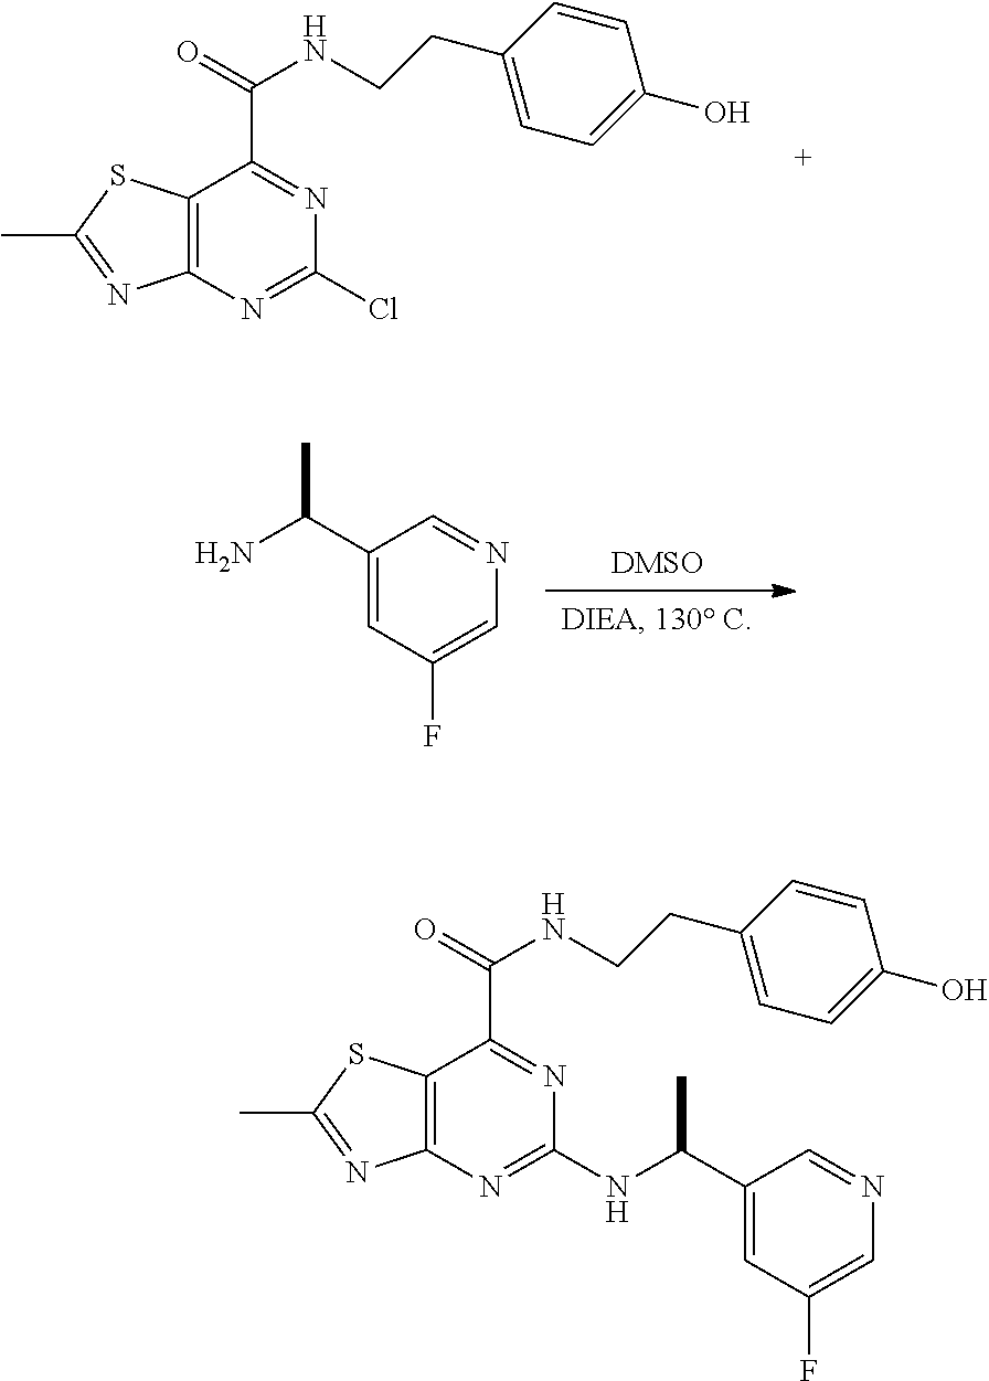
CC1=NC2=C(S1)C(C(=O)NCCC1=CC=C(O)C=C1)=NC(Cl)=N2.C1(C(C)N)=CC(F)=CN=C1.CC1=NC2=C(S1)C(C(=O)NCCC1=CC=C(O)C=C1)=NC(NC(C)C1=CC(F)=CN=C1)=N2
